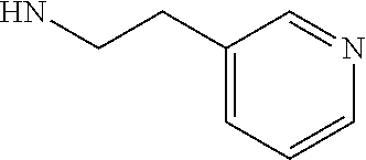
NCCC1=CC=CN=C1
